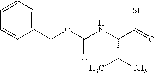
C1(COC(NC(C(=O)S)C(C)C)=O)=CC=CC=C1
